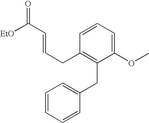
C1=CC(CC2=C(CC=CC([EtO])=O)C=CC=C2OC)=CC=C1
